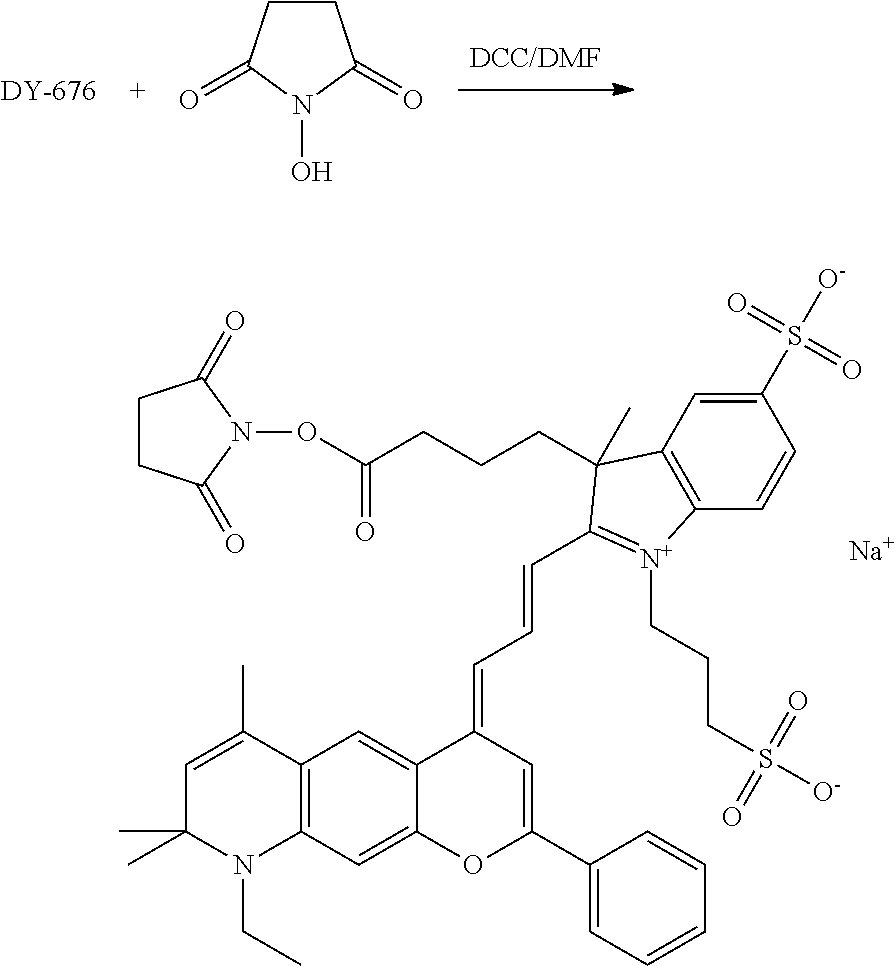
[Na].C12=C(C=C3C(=C1)C(=CC=CC1=[N+](CCCS([O-])(=O)=O)C4=C(C=C(S([O-])(=O)=O)C=C4)C1(CCCC(ON1C(=O)CCC1=O)=O)C)C=C(C1=CC=CC=C1)O3)N(CC)C(C)(C)C=C2C.C1CC(=O)N(O)C1=O
